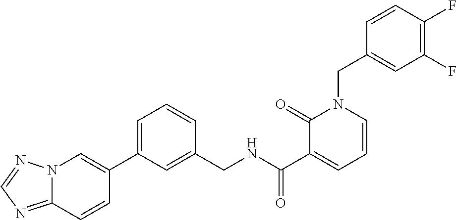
C1=CC(F)=C(F)C=C1CN1C(=O)C(C(=O)NCC2=CC(C3=CN4C(=NC=N4)C=C3)=CC=C2)=CC=C1
